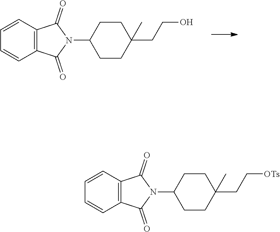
C1=CC2=C(C=C1)C(=O)N(C1CCC(CCO)(C)CC1)C2=O.C1=CC2=C(C=C1)C(=O)N(C1CCC(CC[OTs])(C)CC1)C2=O
